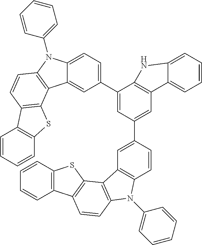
C1(C2=CC=C3C(=C2)C2=C(N3C3=CC=CC=C3)C=CC3=C2SC2=C3C=CC=C2)=CC(C2=CC3=C(C=C2)N(C2=CC=CC=C2)C2=C3C3=C(C=C2)C2=C(S3)C=CC=C2)=CC2=C1NC1=CC=CC=C21
